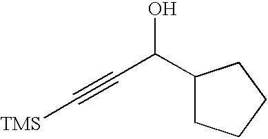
C1(C(C#C[TMS])O)CCCC1
